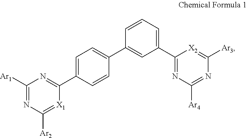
C1([Ar1])=NC([Ar2])=[X1]C(C2=CC=C(C3=CC(C4=NC([Ar4])=NC([Ar3])=[X2]4)=CC=C3)C=C2)=N1
